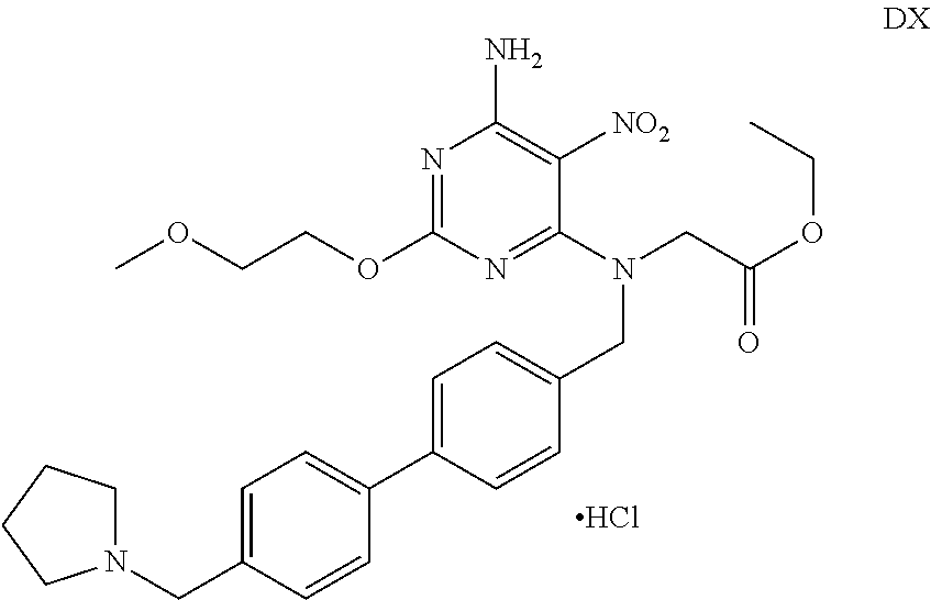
O(C1=NC(N)=C([NO2])C(N(CC(OCC)=O)CC2=CC=C(C3=CC=C(CN4CCCC4)C=C3)C=C2)=N1)CCOC.Cl
